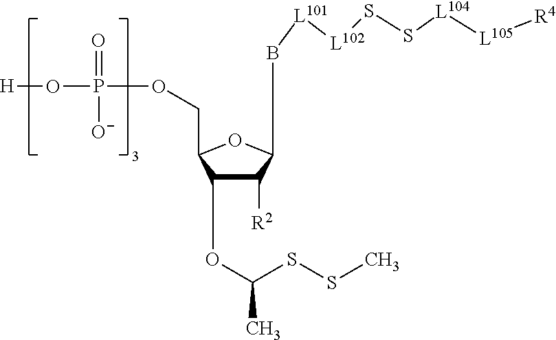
C1(OC(SSC)C)C([R2])C(B[L101][L102]SS[L104][L105][R4])OC1COP(O[H])(=O)[O-]
